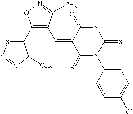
C1(C2=C(C=C3C(=O)N(C4=CC=C(Cl)C=C4)C(=S)NC3=O)C(C)=NO2)SN=NC1C
